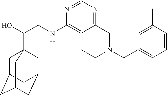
C(CNC1=C2C(=NC=N1)CN(CC1=CC=CC(C)=C1)CC2)(O)C12CC3CC(CC(C1)C3)C2
